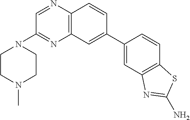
C12=C(C=C(C3=CC4=C(C=C3)SC(N)=N4)C=C1)N=C(N1CCN(C)CC1)C=N2
